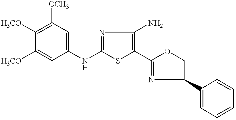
C1(NC2=CC([OCH3])=C([H3CO])C([H3CO])=C2)=NC(N)=C(C2=NC(C3=CC=CC=C3)CO2)S1
